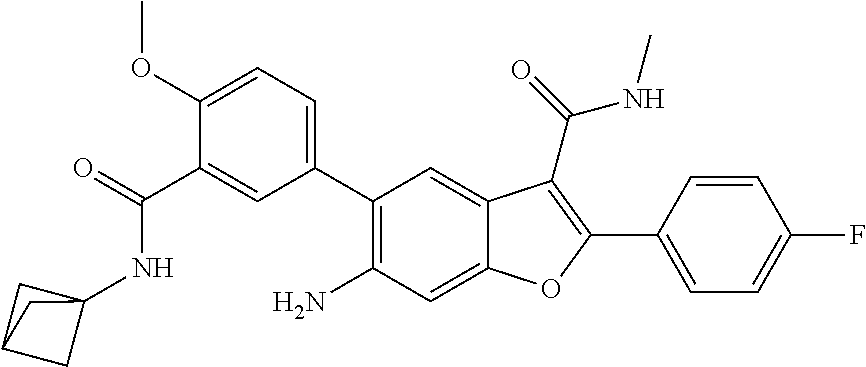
C1=C(C2=C(C(NC)=O)C3=CC(C4=CC=C(OC)C(C(=O)NC56CC(C5)C6)=C4)=C(N)C=C3O2)C=CC(F)=C1
